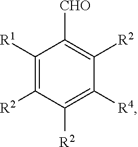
C1([R1])=C([R2])C([R2])=C([R4])C([R2])=C1[CHO]
